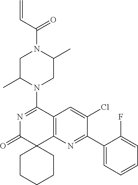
C1C(C)N(C2=NC(=O)C3(C4=C2C=C(Cl)C(C2=CC=CC=C2F)=N4)CCCCC3)CC(C)N1C(C=C)=O
